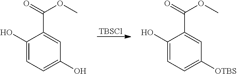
[TBSCl].C1(O)=CC=C(O)C=C1C(=O)OC.C1(O)=CC=C([OTBS])C=C1C(=O)OC
